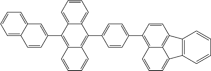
C1=CC=C2C(=C1)C(C1=CC=C(C3=C4C5=C(C=C3)C3=C(C5=CC=C4)C=CC=C3)C=C1)=C1C(=C2C2=CC3=CC=CC=C3C=C2)C=CC=C1
